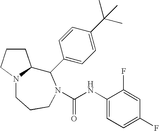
C1CCN2C1C(C1=CC=C(C(C)(C)C)C=C1)N(C(NC1=CC=C(F)C=C1F)=O)CCC2
